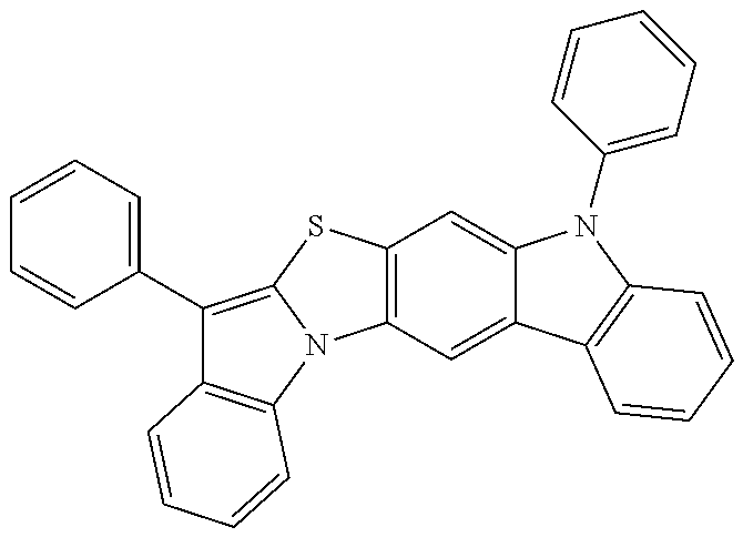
C12=C(C=C3C(=C1)N(C1=CC=CC=C1)C1=C3C=CC=C1)N1C(=C(C3=CC=CC=C3)C3=C1C=CC=C3)S2
